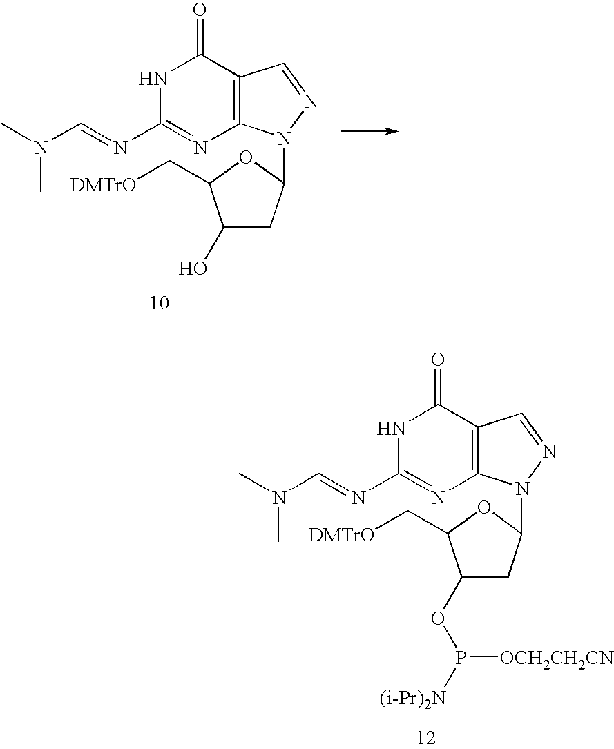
C12=C(C(=O)NC(N=CN(C)C)=N1)C=NN2C1CC(O)C(C[DMTrO])O1.C12=C(C(=O)NC(N=CN(C)C)=N1)C=NN2C1CC(OP([(i-Pr)2N])[OCH2CH2CN])C(C[DMTrO])O1
